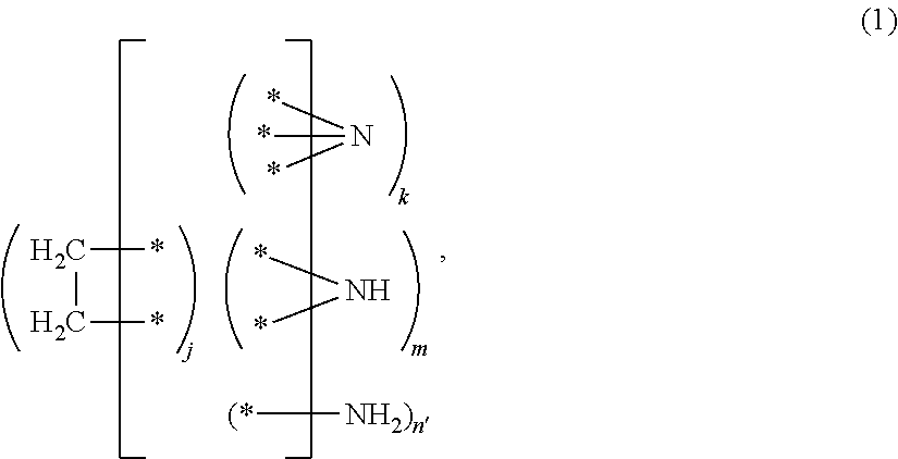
*N(*)*.C(C*)*.*N*.[(*][NH2)n]
